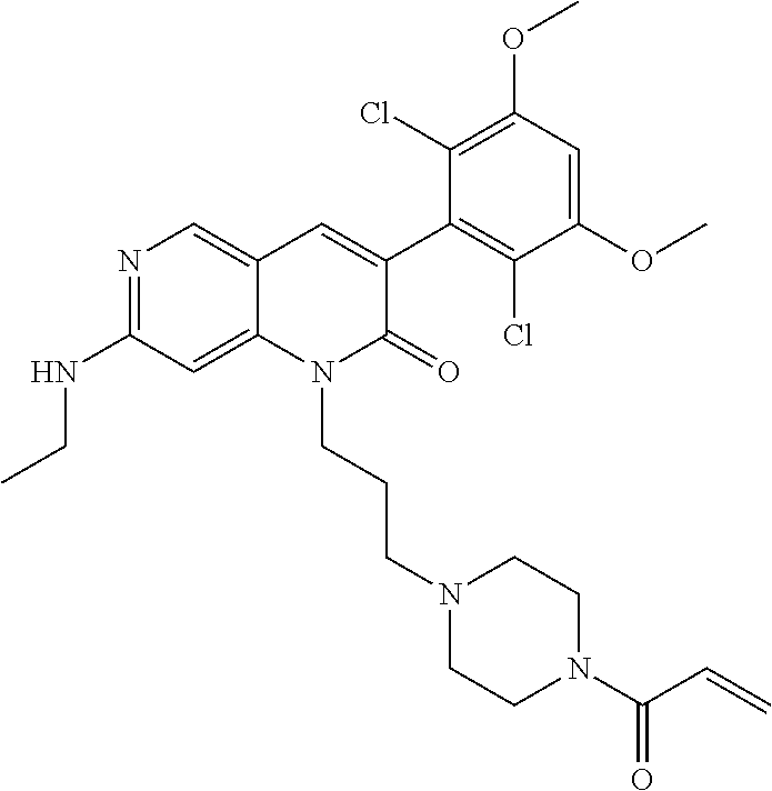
C1(NCC)=NC=C2C(=C1)N(CCCN1CCN(C(C=C)=O)CC1)C(=O)C(C1=C(Cl)C(OC)=CC(OC)=C1Cl)=C2
